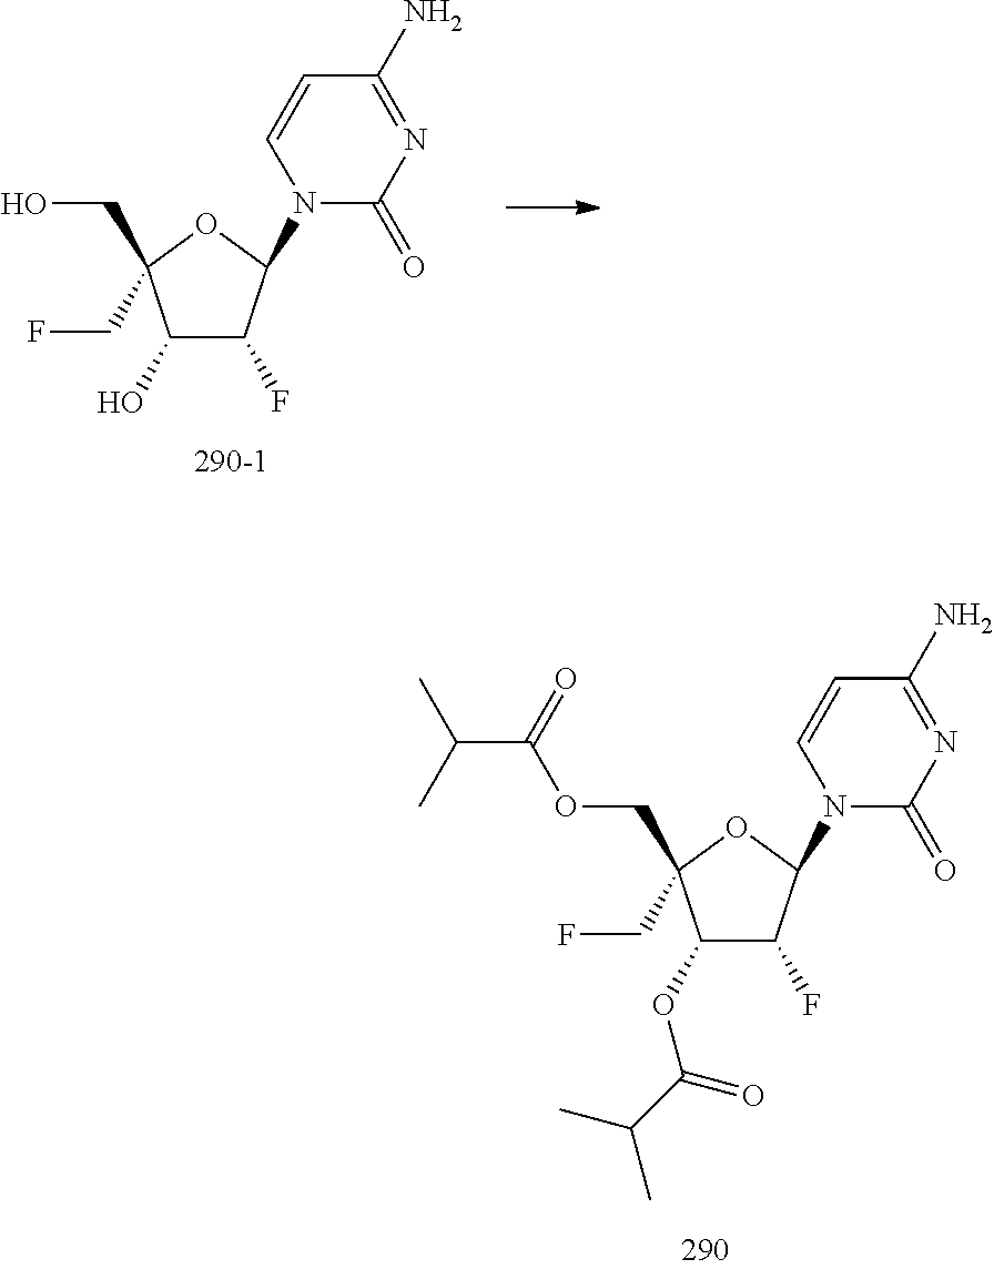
C1(O)C(F)C(N2C(=O)N=C(N)C=C2)OC1(CO)CF.C1(OC(C(C)C)=O)C(F)C(N2C(=O)N=C(N)C=C2)OC1(COC(C(C)C)=O)CF
